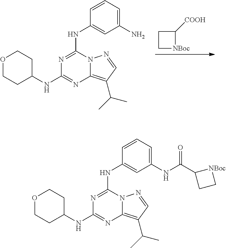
C1[NBoc]C([COOH])C1.N1=C(NC2=CC(N)=CC=C2)N2C(=C(C(C)C)C=N2)N=C1NC1CCOCC1.N1=C(NC2=CC(NC(C3CC[NBoc]3)=O)=CC=C2)N2C(=C(C(C)C)C=N2)N=C1NC1CCOCC1
